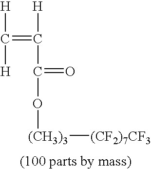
[H]C([H])=C([H])C(=O)O[(CH3)3][(CF2)7CF3]
